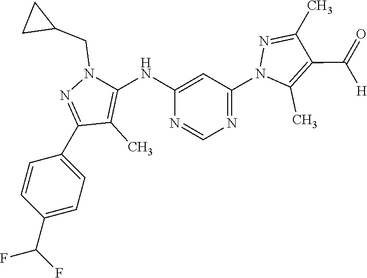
N1=C(N2C(C)=C(C(=O)[H])C(C)=N2)C=C(NC2=C(C)C(C3=CC=C(C(F)F)C=C3)=NN2CC2CC2)N=C1
